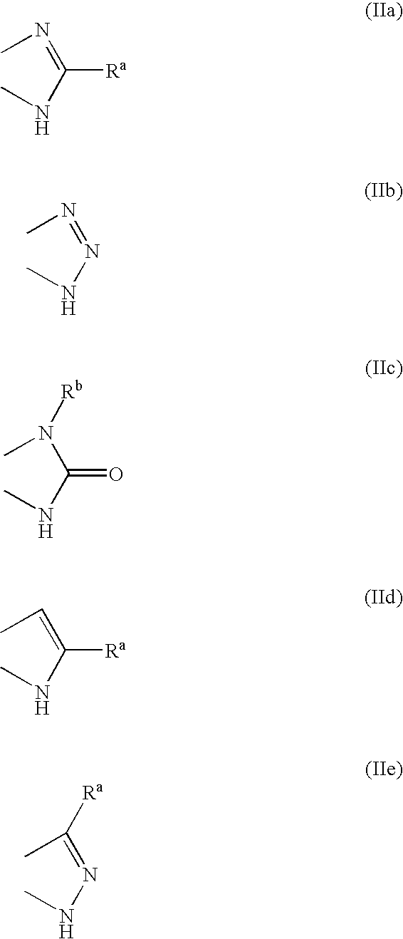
N(=C(NC)[Ra])C.N(=NNC)C.N(C(NC)=O)(C)[Rb].C(=C(NC)[Ra])C.C(=NNC)(C)[Ra]
